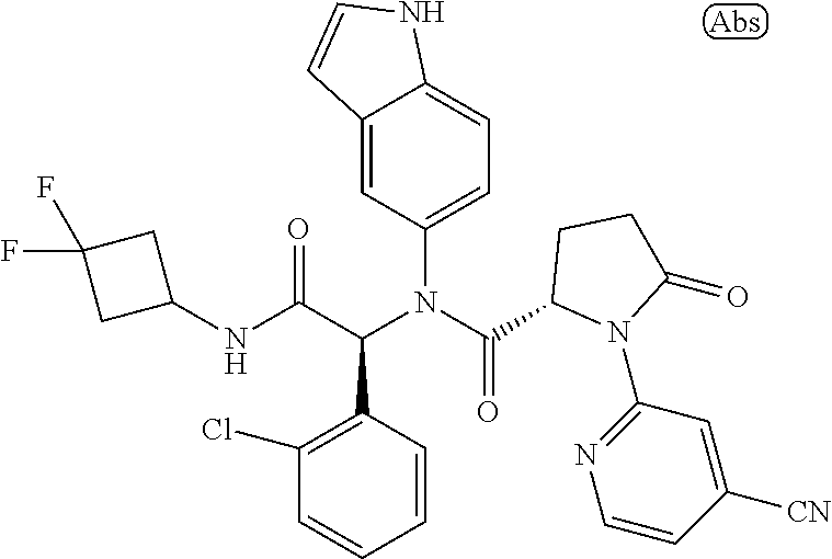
C1=CC(C(C(NC2CC(F)(F)C2)=O)N(C(=O)C2N(C3=NC=CC([CN])=C3)C(=O)CC2)C2=CC=C3C(=C2)C=CN3)=C(Cl)C=C1
